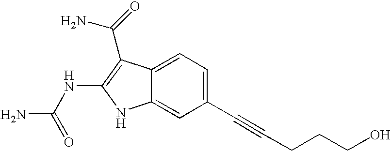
C1(C#CCCCO)=CC=C2C(=C1)NC(NC(N)=O)=C2C(=O)N
